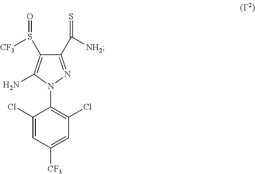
C1(Cl)=CC([CF3])=CC(Cl)=C1N1N=C(C([NH2])=S)C(S([CF3])=O)=C1N
